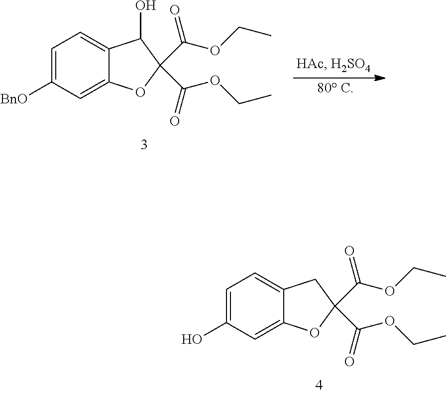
C1=C(O)C=C2C(=C1)CC(C(OCC)=O)(C(=O)OCC)O2.C1=C([BnO])C=C2C(=C1)C(O)C(C(OCC)=O)(C(=O)OCC)O2
